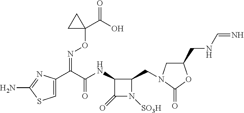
C1(NC(C(C2=CSC(N)=N2)=NOC2(C(=O)O)CC2)=O)C(=O)N([SO3H])C1CN1CC(CNC=N)OC1=O
